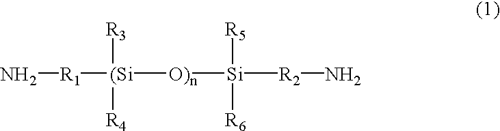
N[R1][(Si]([O)n][Si]([R2]N)([R5])[R6])([R3])[R4]
